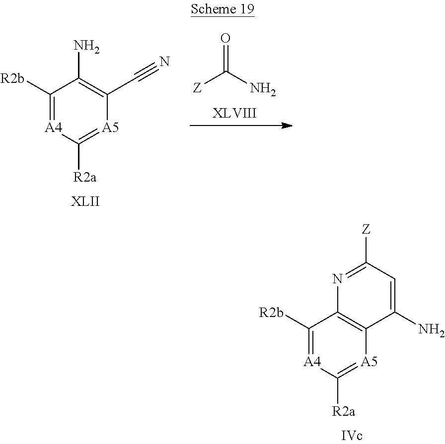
C1([R2b])=[A4]C([R2a])=[A5]C2=C1N=C([Z])C=C2N.C1([R2b])=[A4]C([R2a])=[A5]C(C#N)=C1N.[Z]C(N)=O
